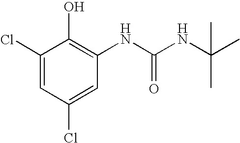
C1(Cl)=CC(Cl)=CC(NC(NC(C)(C)C)=O)=C1O
